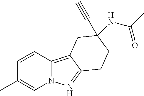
C1=CC2=C3C(=NN2C=C1C)CCC(NC(C)=O)(C#C)C3
